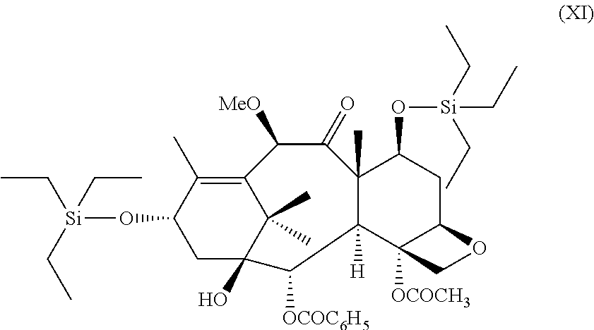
C12=C(C)C(O[Si](CC)(CC)CC)CC(O)(C1(C)C)C([OCOC6H5])C1([H])C(C)(C(=O)C2[MeO])C(O[Si](CC)(CC)CC)CC2C1([OCOCH3])CO2
